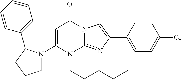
C1(N2CCCC2C2=CC=CC=C2)=CC(=O)N2C(=NC(C3=CC=C(Cl)C=C3)=C2)N1CCCCC
